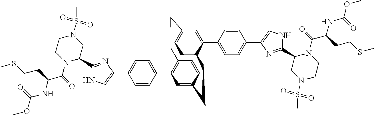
C1(C2=CC=C(C3=CNC(C4N(C(C(NC(OC)=O)CCSC)=O)CCN(S(C)(=O)=O)C4)=N3)C=C2)=C2C=CC(=C1)CCC1=CC=C(C=C1C1=CC=C(C3=CNC(C4N(C(C(NC(OC)=O)CCSC)=O)CCN(S(C)(=O)=O)C4)=N3)C=C1)CC2
